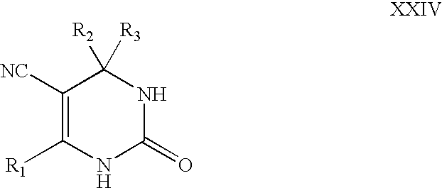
C1([NC])=C([R1])NC(=O)NC1([R3])[R2]
